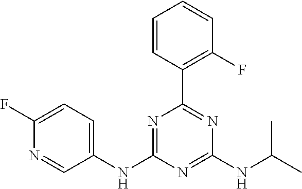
C1(F)=CC=C(NC2=NC(C3=C(F)C=CC=C3)=NC(NC(C)C)=N2)C=N1
